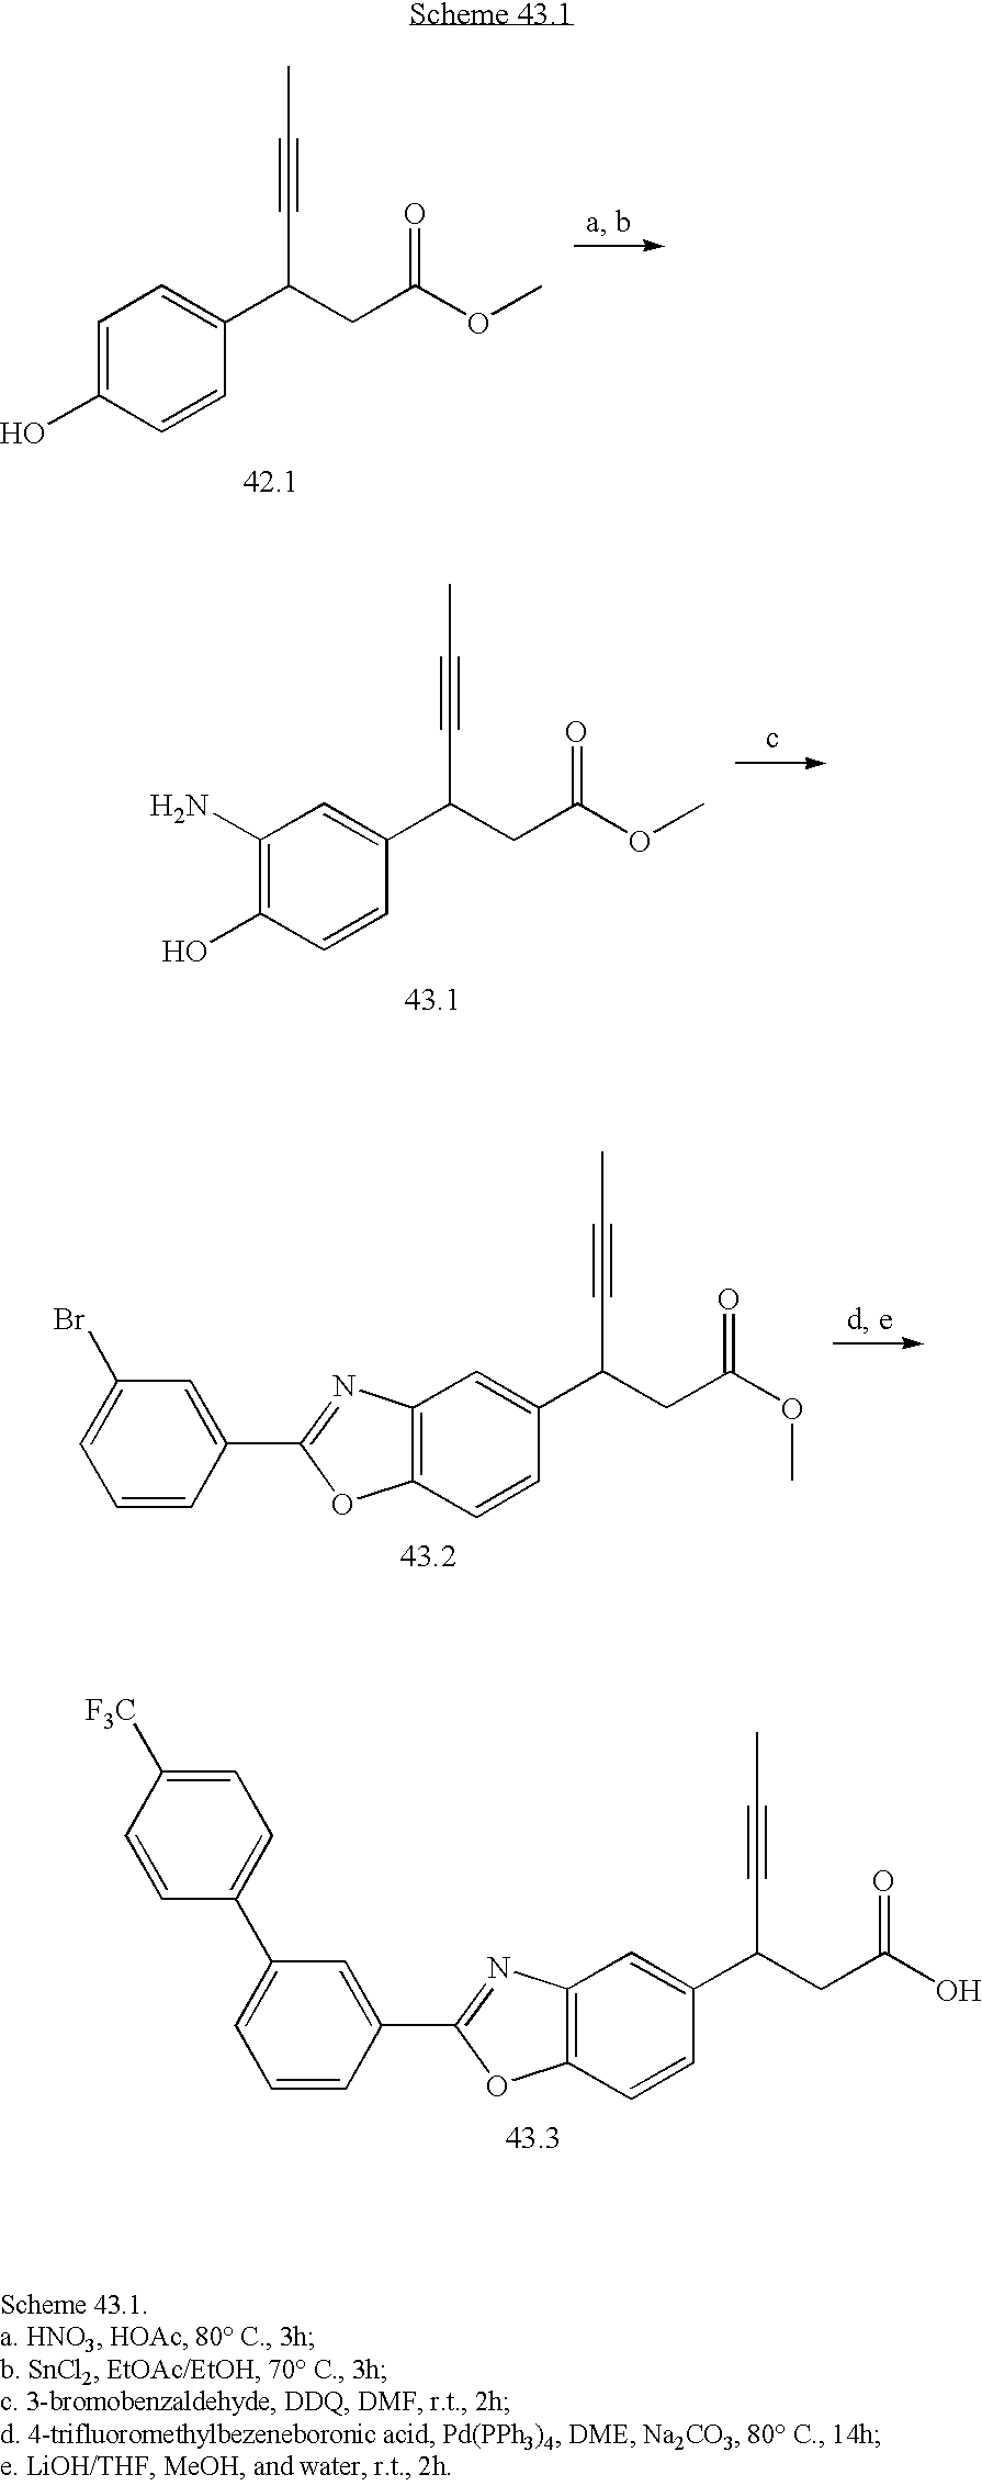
C1=C(O)C=CC(C(CC(OC)=O)C#CC)=C1.C1(N)=C(O)C=CC(C(CC(OC)=O)C#CC)=C1.C1=C(Br)C=C(C2=NC3=C(O2)C=CC(C(CC(OC)=O)C#CC)=C3)C=C1.C1=C(C2=CC=C([F3C])C=C2)C=C(C2=NC3=C(O2)C=CC(C(CC(O)=O)C#CC)=C3)C=C1
